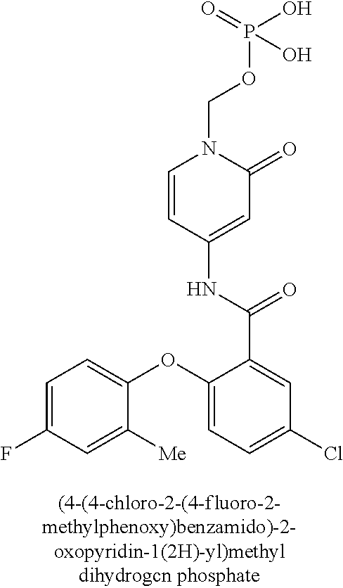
C1=C(F)C=C([Me])C(OC2=CC=C(Cl)C=C2C(=O)NC2=CC(=O)N(COP(=O)(O)O)C=C2)=C1
